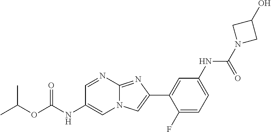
C1=NC2=NC(C3=CC(NC(N4CC(O)C4)=O)=CC=C3F)=CN2C=C1NC(OC(C)C)=O
